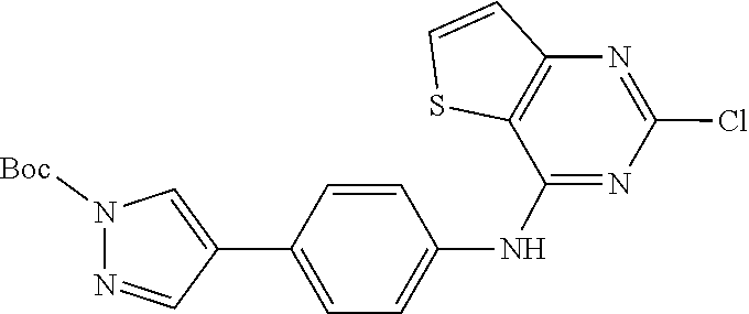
C1(NC2=CC=C(C3=CN([Boc])N=C3)C=C2)=NC(Cl)=NC2=C1SC=C2
